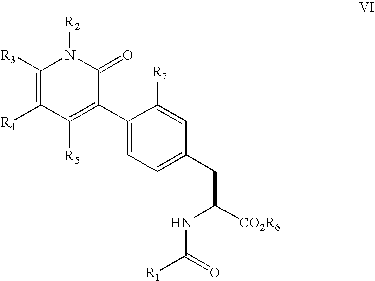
C1([R3])=C([R4])C([R5])=C(C2=CC=C(CC([CO2R6])NC([R1])=O)C=C2[R7])C(=O)N1[R2]
